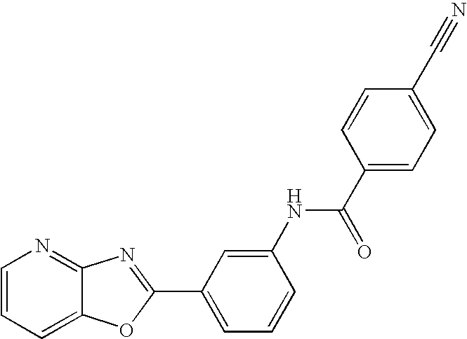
C1=CC=C2C(=N1)N=C(C1=CC=CC(NC(C3=CC=C(C#N)C=C3)=O)=C1)O2
